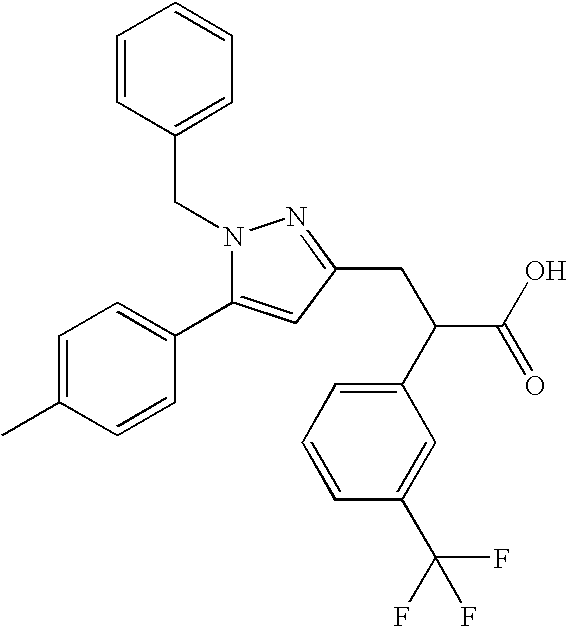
C(C1=CC=CC=C1)N1C(C2=CC=C(C)C=C2)=CC(CC(C(O)=O)C2=CC=CC(C(F)(F)F)=C2)=N1
